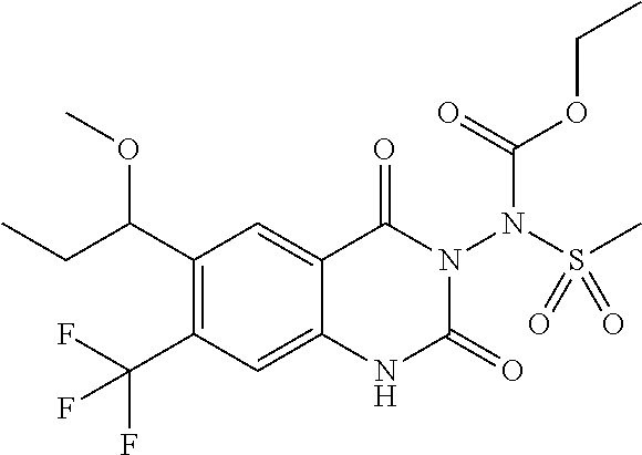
C1(C(OC)CC)=C(C(F)(F)F)C=C2C(=C1)C(=O)N(N(S(C)(=O)=O)C(OCC)=O)C(=O)N2
